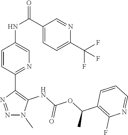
N1=NC(C2=NC=C(NC(C3=CC=C(C(F)(F)F)N=C3)=O)C=C2)=C(NC(OC(C2=C(F)N=CC=C2)C)=O)N1C
